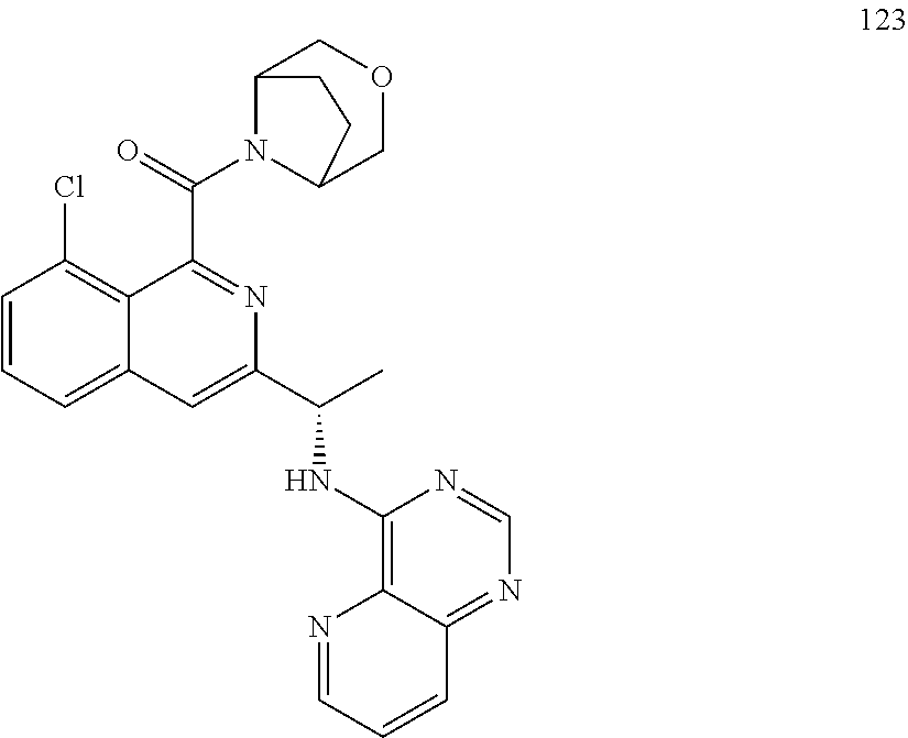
C1=CC=C2C(=C1Cl)C(C(N1C3COCC1CC3)=O)=NC(C(C)NC1=C3C(=NC=N1)C=CC=N3)=C2
